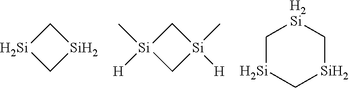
C1[Si]C[Si]1.C1[Si](C)([H])C[Si]1(C)[H].C1[Si]C[Si]C[H2Si]1
